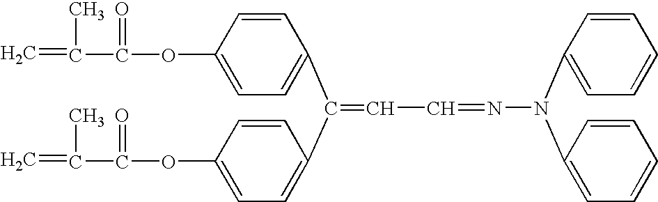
C1(OC(=O)C(C)=C)=CC=C(C(C2=CC=C(OC(=O)C(C)=C)C=C2)=CC=NN(C2=CC=CC=C2)C2=CC=CC=C2)C=C1
